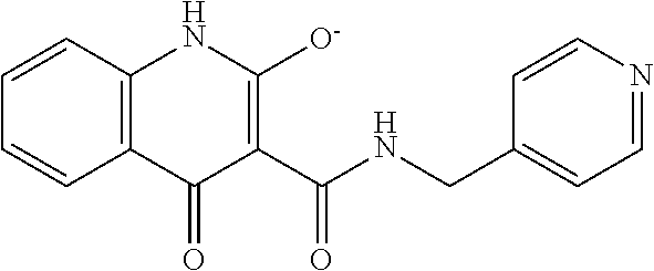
C1=CC2=C(C=C1)C(=O)C(C(NCC1=CC=NC=C1)=O)=C([O-])N2
